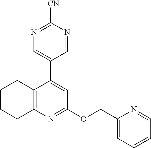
N1=C([CN])N=CC(C2=CC(OCC3=CC=CC=N3)=NC3=C2CCCC3)=C1
